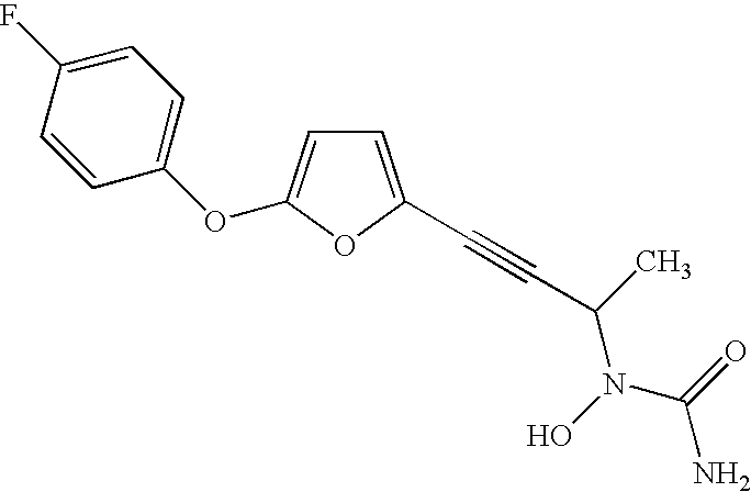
C1=C(F)C=CC(OC2=CC=C(C#CC(C)N(C(N)=O)O)O2)=C1
